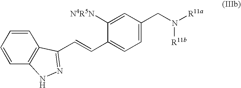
C1=CC=CC2=C1C(C=CC1=CC=C(CN([R11a])[R11b])C=C1[N4R5N])=NN2
